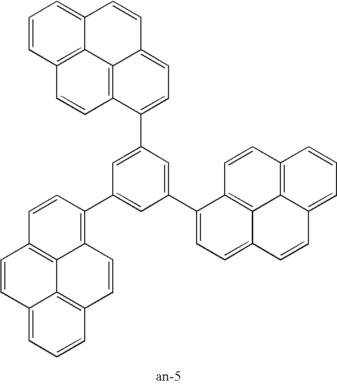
C1(C2=CC(C3=C4C5=C(C=C3)C=CC3=CC=CC(=C53)C=C4)=CC(C3=CC=C4C5=C3C=CC3=C5C(=CC=C3)C=C4)=C2)=CC=C2C3=C1C=CC1=C3C(=CC=C1)C=C2
